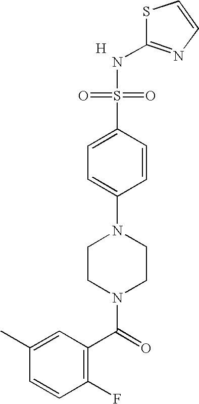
[H].C1(NS(=O)(=O)C2=CC=C(N3CCN(C(=O)C4=C(F)C=CC(C)=C4)CC3)C=C2)=NC=CS1
